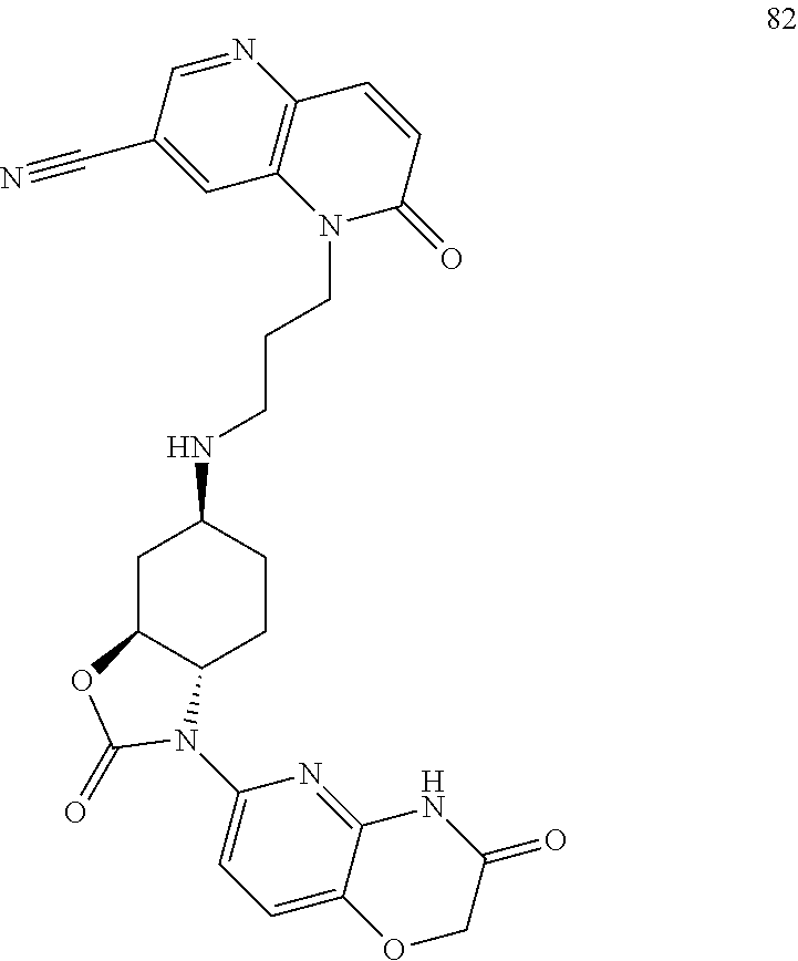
C(NC1CC2C(CC1)N(C1=CC=C3C(=N1)NC(=O)CO3)C(=O)O2)CCN1C(=O)C=CC2=C1C=C(C#N)C=N2
